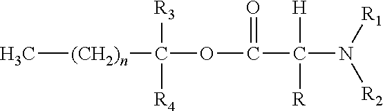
C[(CH2)n]C(OC(C(N([R1])[R2])([H])[R])=O)([R3])[R4]
